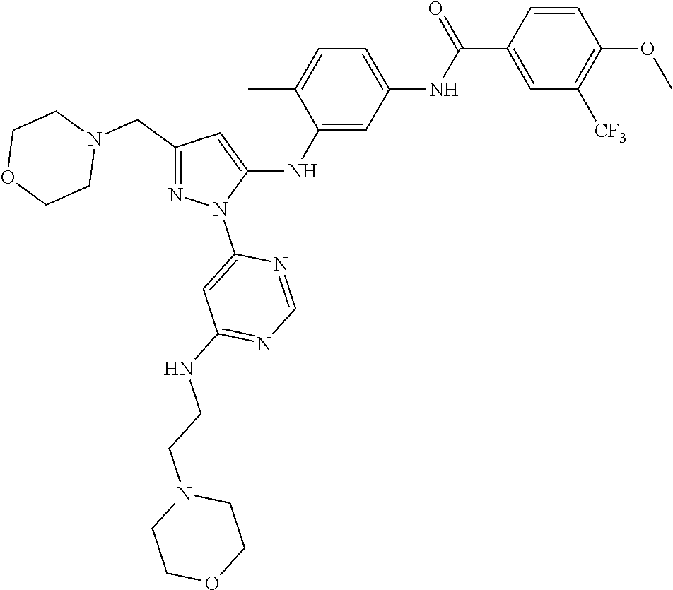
C1(CN2CCOCC2)=NN(C2=CC(NCCN3CCOCC3)=NC=N2)C(NC2=CC(NC(C3=CC([CF3])=C(OC)C=C3)=O)=CC=C2C)=C1
